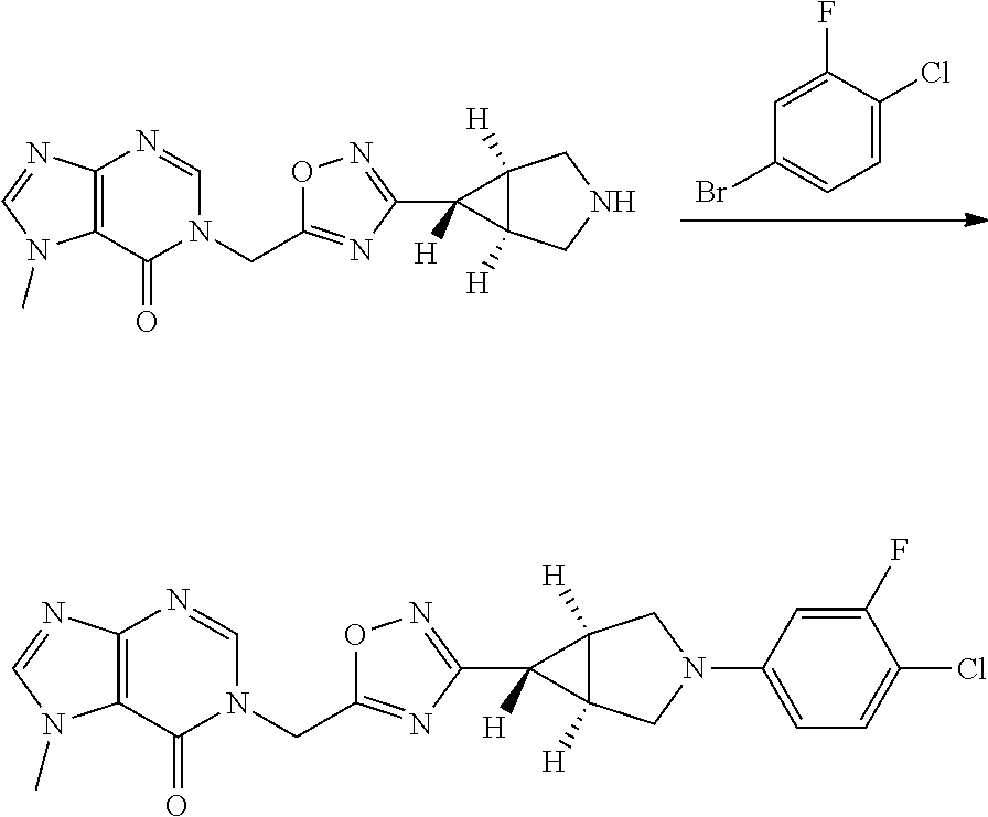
C1=C(F)C(Cl)=CC=C1Br.C1(CN2C=NC3=C(C2=O)N(C)C=N3)=NC(C2([H])C3([H])CNCC32[H])=NO1.C1(CN2C=NC3=C(C2=O)N(C)C=N3)=NC(C2([H])C3([H])CN(C4=CC=C(Cl)C(F)=C4)CC32[H])=NO1
